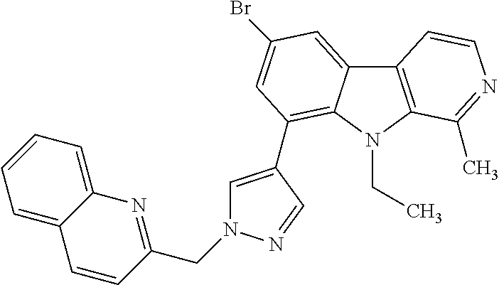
C1=C(C2=C3C(=CC(Br)=C2)C2=C(N3CC)C(C)=NC=C2)C=NN1CC1=NC2=CC=CC=C2C=C1
